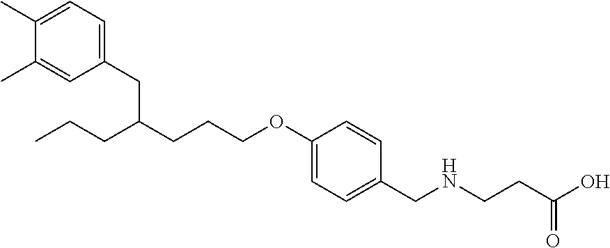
C1(C)=CC=C(CC(CCCOC2=CC=C(CNCCC(=O)O)C=C2)CCC)C=C1C
